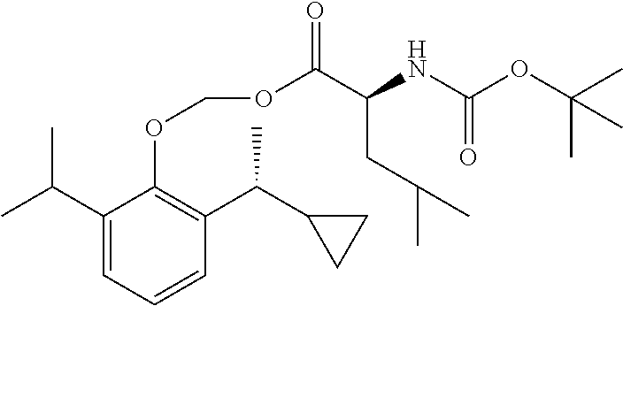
C1(C(C)C)=CC=CC(C(C2CC2)C)=C1OCOC(C(NC(OC(C)(C)C)=O)CC(C)C)=O
